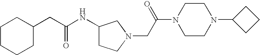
N(C1CCN(CC(N2CCN(C3CCC3)CC2)=O)C1)C(CC1CCCCC1)=O
